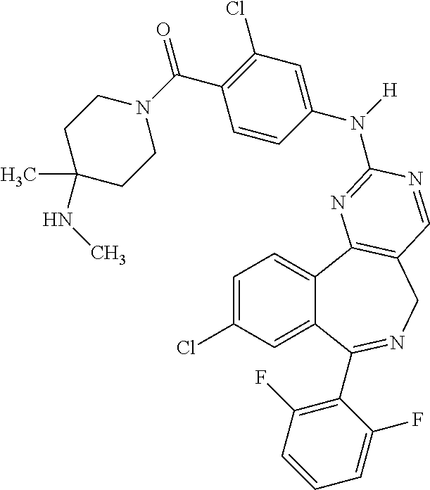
C1=C(Cl)C=C2C(=C1)C1=C(CN=C2C2=C(F)C=CC=C2F)C=NC(N([H])C2=CC(Cl)=C(C(=O)N3CCC(C)(NC)CC3)C=C2)=N1
